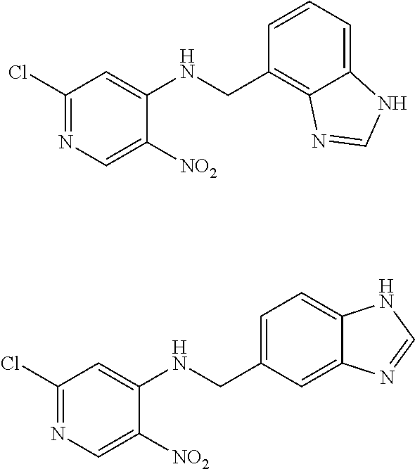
C1(Cl)=NC=C([NO2])C(NCC2=C3C(=CC=C2)NC=N3)=C1.C1(Cl)=NC=C([NO2])C(NCC2=CC=C3C(=C2)N=CN3)=C1
